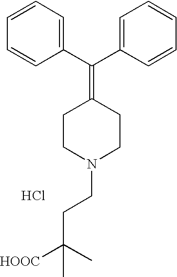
C1=CC=C(C(C2=CC=CC=C2)=C2CCN(CCC([HOOC])(C)C)CC2)C=C1.Cl
